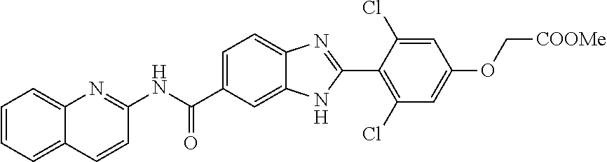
C12=CC=CC=C1C=CC(NC(C1=CC=C3C(=C1)NC(C1=C(Cl)C=C(OC[COOMe])C=C1Cl)=N3)=O)=N2
